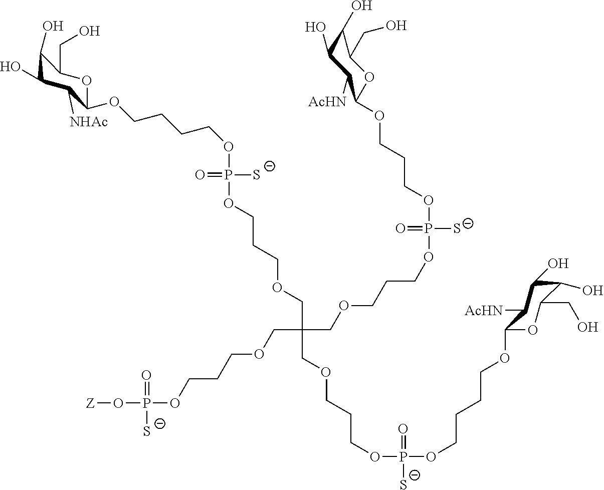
[Z]OP(OCCCOCC(COCCCOP([S-])(=O)OCCCOC1OC(CO)C(O)C(O)C1[AcHN])(COCCCOP(OCCCCOC1OC(CO)C(O)C(O)C1[NHAc])([S-])=O)COCCCOP(OCCCCOC1OC(CO)C(O)C(O)C1[AcHN])(=O)[S-])(=O)[S-]
